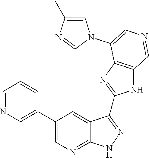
C1=NC=C(C2=CN=C3C(=C2)C(C2=NC4=C(N2)C=NC=C4N2C=C(C)N=C2)=NN3)C=C1
